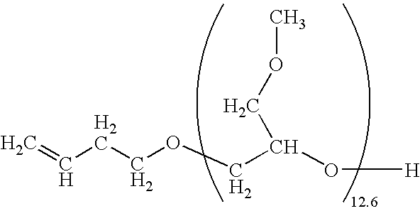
C(CCOCC(O[H])COC)=C
